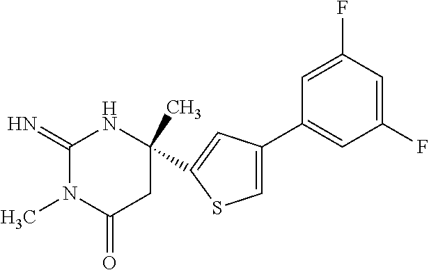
C1(F)=CC(C2=CSC(C3(C)NC(=N)N(C)C(=O)C3)=C2)=CC(F)=C1
